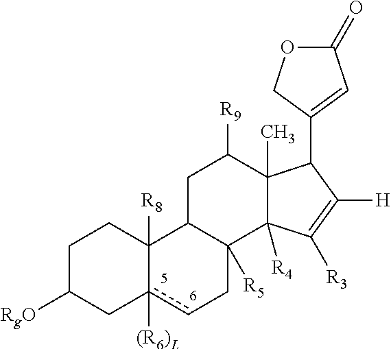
C1C([RgO])Cc2([(R6)L])cCC3([R5])C(C2([R8])C1)CC([R9])C1(C)C3([R4])C([R3])=C([H])C1C1=CC(=O)OC1
